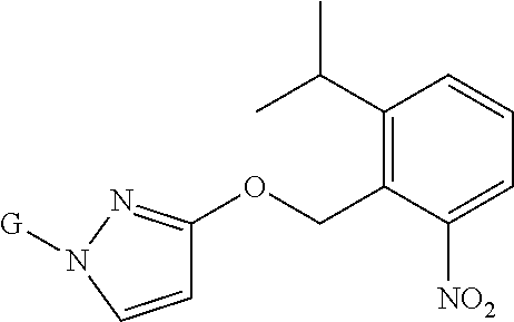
C1(C(C)C)=C(COC2=NN([G])C=C2)C([NO2])=CC=C1
